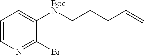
C1=CN=C(Br)C([BocN]CCCC=C)=C1
